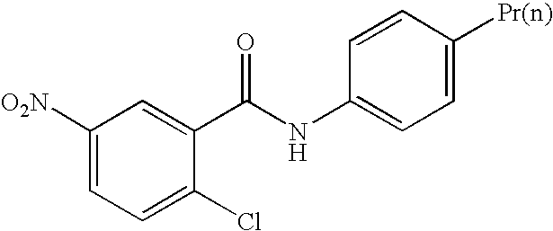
C1([O2N])=CC=C(Cl)C(C(NC2=CC=C([Pr(n)])C=C2)=O)=C1
